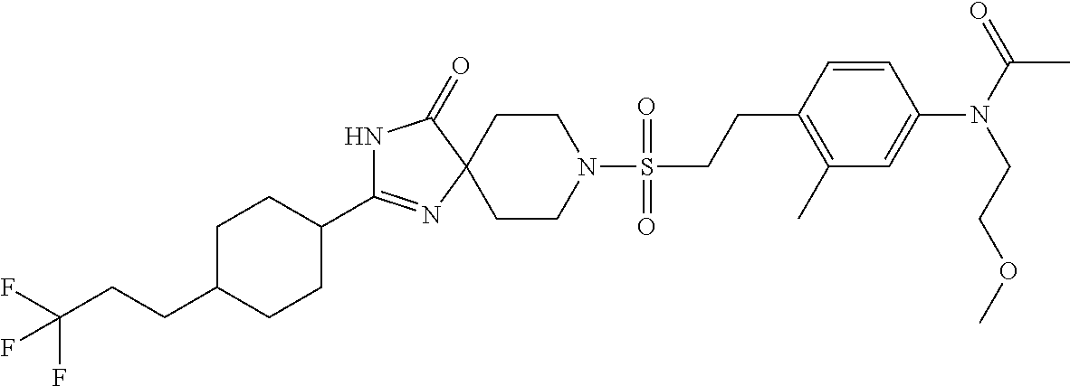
N1C(C2CCC(CCC(F)(F)F)CC2)=NC2(C1=O)CCN(S(CCC1=C(C)C=C(N(C(=O)C)CCOC)C=C1)(=O)=O)CC2
